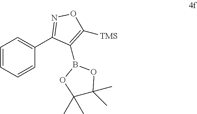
C1=CC=CC(C2=NOC([TMS])=C2B2OC(C)(C)C(C)(C)O2)=C1
